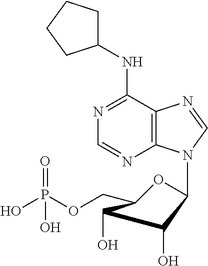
N1=C(NC2CCCC2)C2=C(N=C1)N(C1OC(COP(O)(=O)O)C(O)C1O)C=N2
